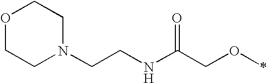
N1(CCNC(COC)=O)CCOCC1
